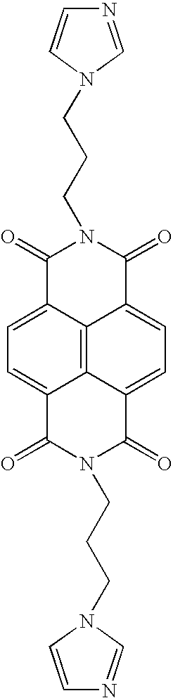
N1=CN(CCCN2C(=O)C3=CC=C4C5=C3C(=CC=C5C(=O)N(CCCN3C=NC=C3)C4=O)C2=O)C=C1
